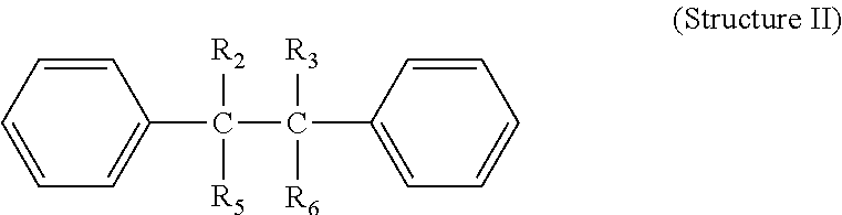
[R2]C([R5])(C(C1=CC=CC=C1)([R3])[R6])C1=CC=CC=C1
